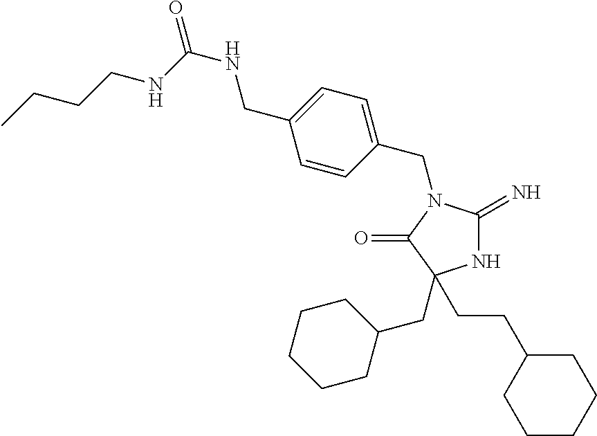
N1C(=N)N(CC2=CC=C(CNC(=O)NCCCC)C=C2)C(=O)C1(CC1CCCCC1)CCC1CCCCC1
